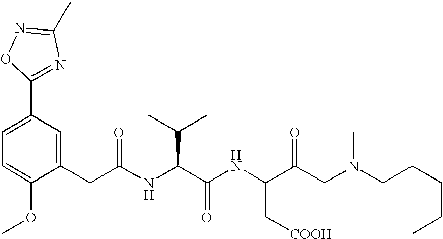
C1=C(OC)C(CC(NC(C(NC(C(CN(C)CCCCC)=O)C[COOH])=O)C(C)C)=O)=CC(C2=NC(C)=NO2)=C1
